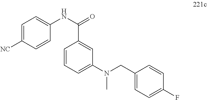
C1=C([NC])C=CC(NC(=O)C2=CC(N(CC3=CC=C(F)C=C3)C)=CC=C2)=C1
